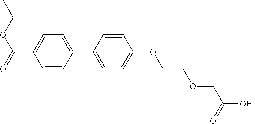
C1(C(=O)OCC)=CC=C(C2=CC=C(OCCOCC([OH])=O)C=C2)C=C1
